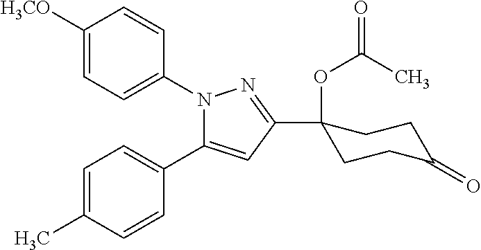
C1=C([H3CO])C=CC(N2C(C3=CC=C(C)C=C3)=CC(C3(OC(=O)C)CCC(=O)CC3)=N2)=C1
